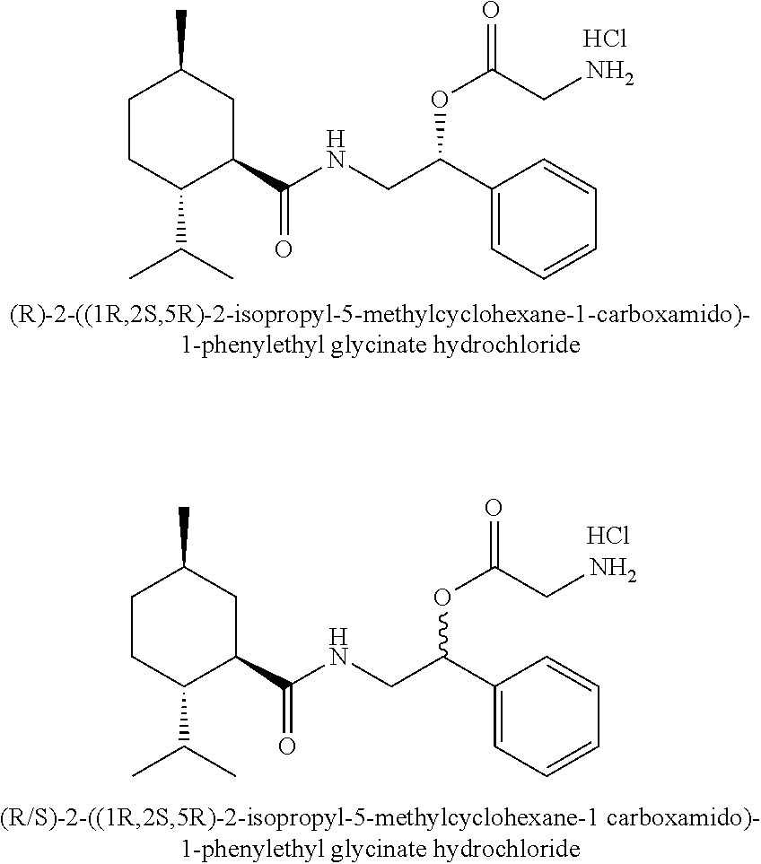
C1CC(C(C)C)C(C(NCC(C2=CC=CC=C2)OC(CN)=O)=O)CC1C.Cl.C1CC(C(C)C)C(C(NCC(C2=CC=CC=C2)OC(CN)=O)=O)CC1C.Cl
